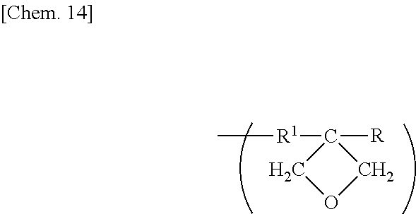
C1OCC1([R1]C)[R]
